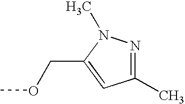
C1(C)=NN(C)C(COC)=C1
